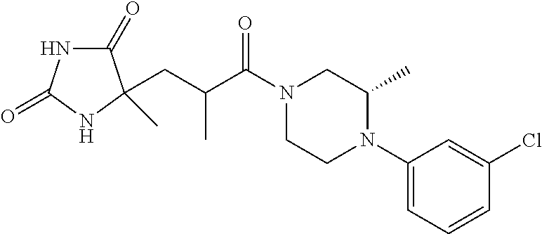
C1(=O)NC(=O)NC1(CC(C(N1CCN(C2=CC=CC(Cl)=C2)C(C)C1)=O)C)C
